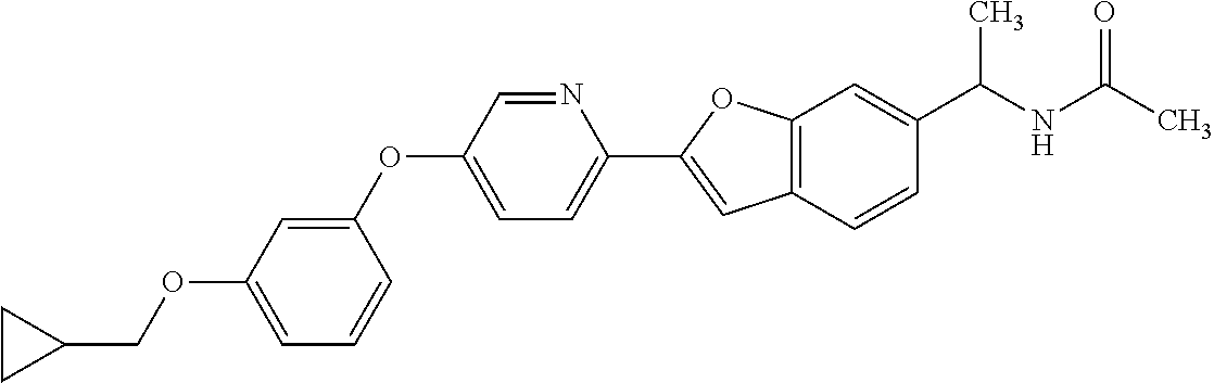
C1=C(OCC2CC2)C=C(OC2=CC=C(C3=CC4=C(O3)C=C(C(NC(C)=O)C)C=C4)N=C2)C=C1
